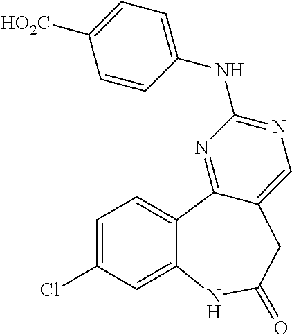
C1(NC2=CC=C([HO2C])C=C2)=NC=C2C(=N1)C1=CC=C(Cl)C=C1NC(=O)C2
